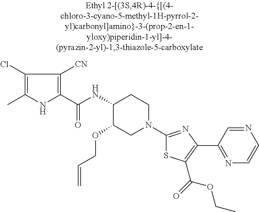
C(C=C)OC1C(NC(C2=C([CN])C(Cl)=C(C)N2)=O)CCN(C2=NC(C3=NC=CN=C3)=C(C(=O)OCC)S2)C1
